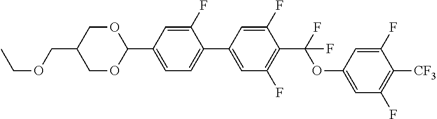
CCOCC1COC(C2=CC=C(C3=CC(F)=C(C(F)(OC4=CC(F)=C([CF3])C(F)=C4)F)C(F)=C3)C(F)=C2)OC1
